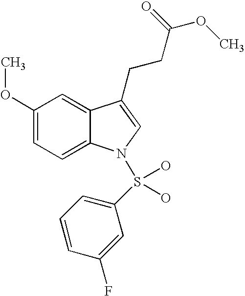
C12=CC(OC)=CC=C1N(S(C1=CC=CC(F)=C1)(O)O)C=C2CCC(OC)=O
